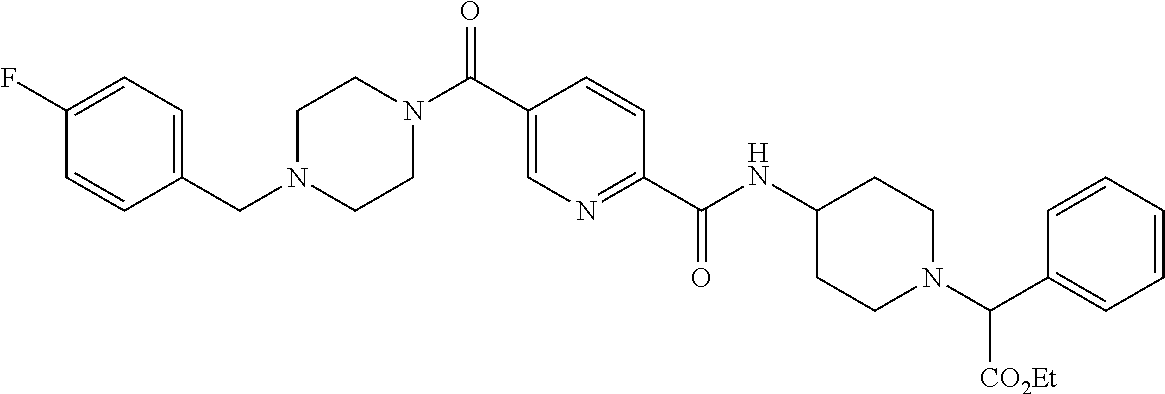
C1CN(C(C2=CN=C(C(=O)NC3CCN(C(C4=CC=CC=C4)[CO2Et])CC3)C=C2)=O)CCN1CC1=CC=C(F)C=C1
